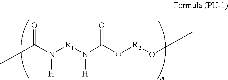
CC(N([R1]N(C(O[R2]OC)=O)[H])[H])=O
